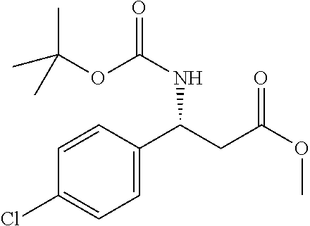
C1=C(C(CC(OC)=O)NC(=O)OC(C)(C)C)C=CC(Cl)=C1
